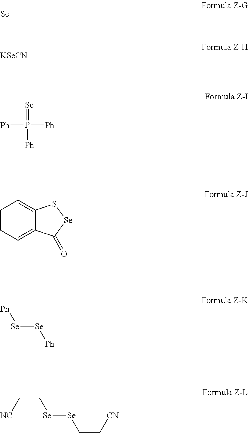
[Se].[KSeCN].[Ph]P([Ph])(=[Se])[Ph].C1=CC=C2C(=C1)S[Se]C2=O.[Se]([Se][Ph])[Ph].[Se]([Se]CC[CN])CC[NC]
